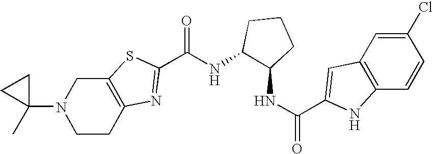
N1(C2(C)CC2)CCC2=C(C1)SC(C(NC1C(NC(=O)C3=CC4=C(C=CC(Cl)=C4)N3)CCC1)=O)=N2
